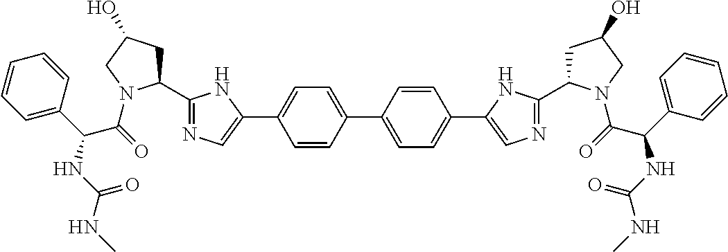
C1=CC(C2=CC=C(C3=CN=C(C4CC(O)CN4C(=O)C(C4=CC=CC=C4)NC(NC)=O)N3)C=C2)=CC=C1C1=CN=C(C2CC(O)CN2C(=O)C(C2=CC=CC=C2)NC(NC)=O)N1
